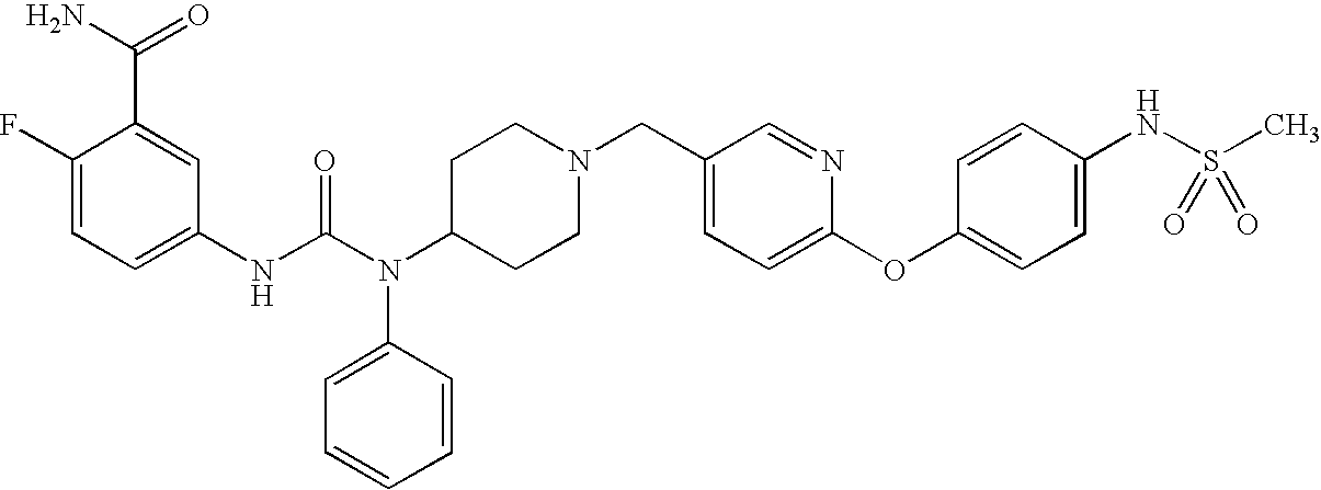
C1(NC(N(C2CCN(CC3=CC=C(OC4=CC=C(NS(C)(=O)=O)C=C4)N=C3)CC2)C2=CC=CC=C2)=O)=CC=C(F)C(C(=O)N)=C1
